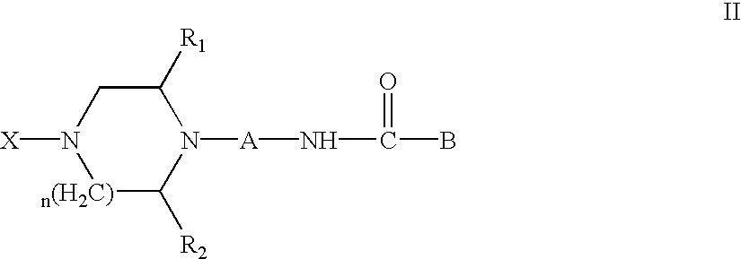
[n(H2C)]1C([R2])N([A]NC(=O)B)C([R1])CN1[X]
